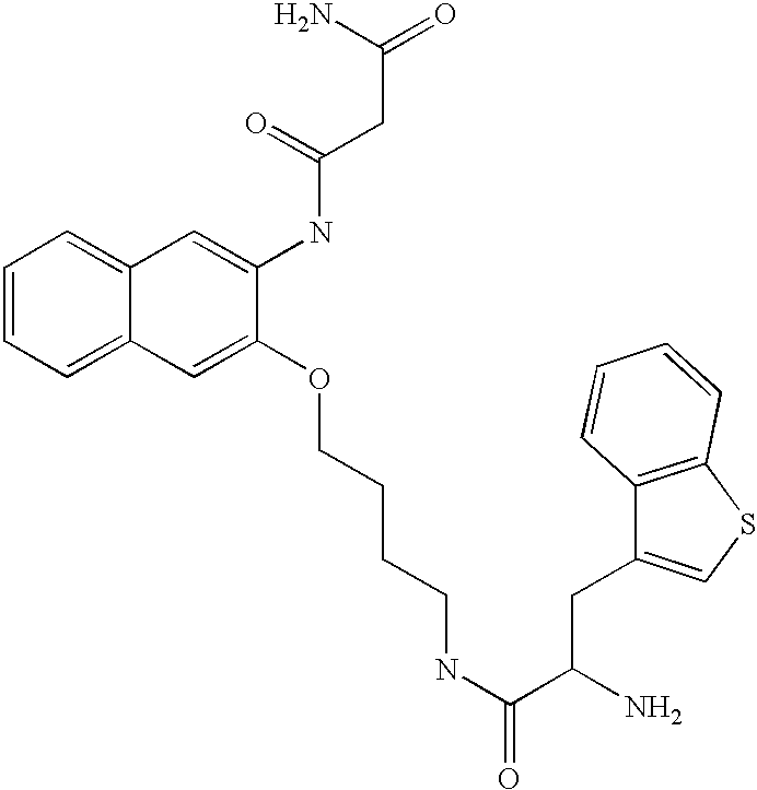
C1=CC=C2C(=C1)C=C(NC(=O)CC(N)=O)C(OCCCCNC(=O)C(N)CC1=CSC3=C1C=CC=C3)=C2
